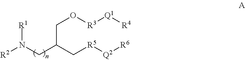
C(C(C[R5][Q2][R6])CN([R1])[R2])O[R3][Q1][R4]
